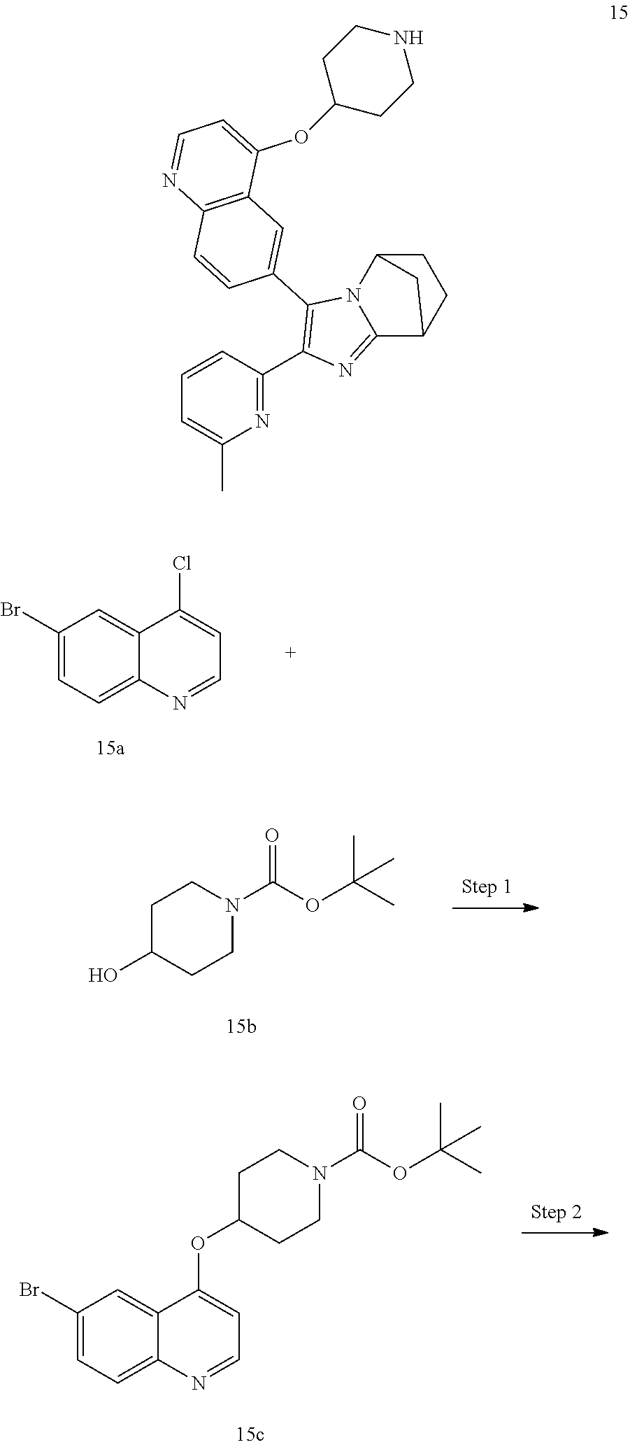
C1(Br)=CC=C2C(=C1)C(Cl)=CC=N2.C1C(O)CCN(C(OC(C)(C)C)=O)C1.C1(Br)=CC=C2C(=C1)C(OC1CCN(C(OC(C)(C)C)=O)CC1)=CC=N2.N1=C(C2=C(C3=CC4=C(C=C3)N=CC=C4OC3CCNCC3)N3C(=N2)C2CCC3C2)C=CC=C1C
